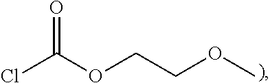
ClC(OCCOC)=O
